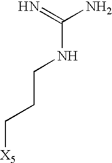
C(NCCC[X5])(=N)N
